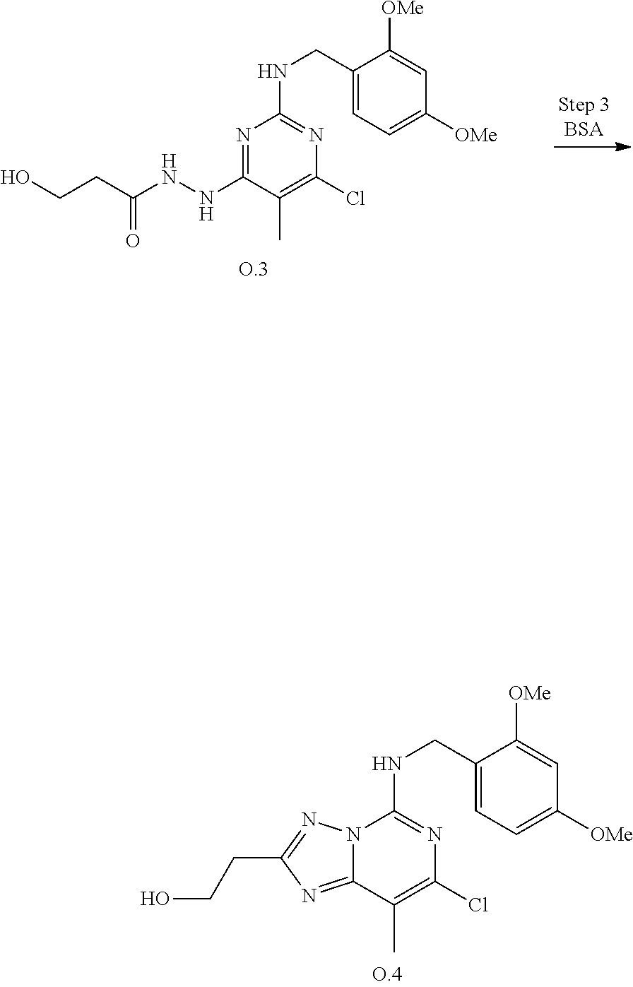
C1(Cl)=C(C)C2=NC(CCO)=NN2C(NCC2=CC=C([OMe])C=C2[OMe])=N1.N(C1=NC(NCC2=CC=C([OMe])C=C2[OMe])=NC(Cl)=C1C)NC(CCO)=O
